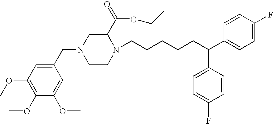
N1(CCCCCC(C2=CC=C(F)C=C2)C2=CC=C(F)C=C2)CCN(CC2=CC(OC)=C(OC)C(OC)=C2)CC1C(OCC)=O
